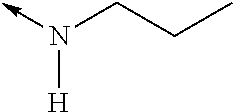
C-N(CCC)[H]
